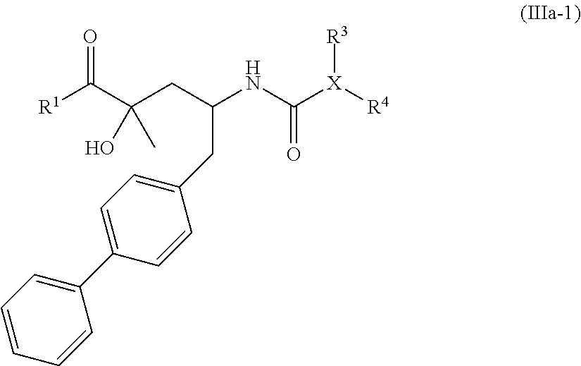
C1(CC(CC(C([R1])=O)(O)C)NC([X]([R4])[R3])=O)=CC=C(C2=CC=CC=C2)C=C1
